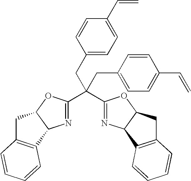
C(C1=NC2C(O1)CC1=C2C=CC=C1)(C1=NC2C(O1)CC1=C2C=CC=C1)(CC1=CC=C(C=C)C=C1)CC1=CC=C(C=C)C=C1
